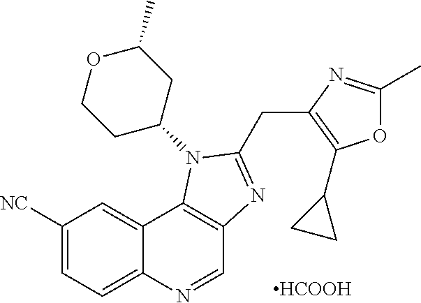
C1([NC])=CC=C2C(=C1)C1=C(C=N2)N=C(CC2=C(C3CC3)OC(C)=N2)N1C1CC(C)OCC1.[HCOOH]
